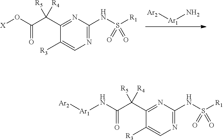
N1=C(NS([R1])(=O)=O)N=C(C(C(O[X])=O)([R5])[R4])C([R3])=C1.[Ar2][Ar1]N.N1=C(NS([R1])(=O)=O)N=C(C(C(N[Ar1][Ar2])=O)([R5])[R4])C([R3])=C1
